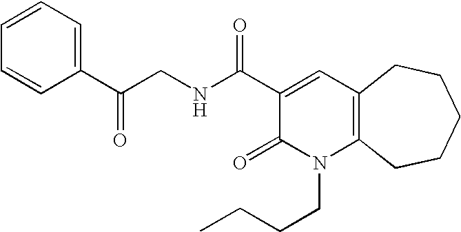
C(NC(C1=CC2=C(N(CCCC)C1=O)CCCCC2)=O)C(C1=CC=CC=C1)=O
